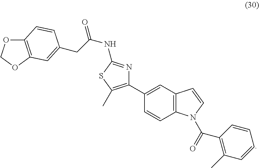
C12=C(OCO1)C=C(CC(=O)NC1=NC(C3=CC4=C(C=C3)N(C(C3=C(C)C=CC=C3)=O)C=C4)=C(C)S1)C=C2
